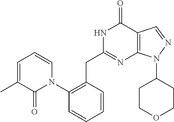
N1C(CC2=C(N3C=CC=C(C)C3=O)C=CC=C2)=NC2=C(C1=O)C=NN2C1CCOCC1
